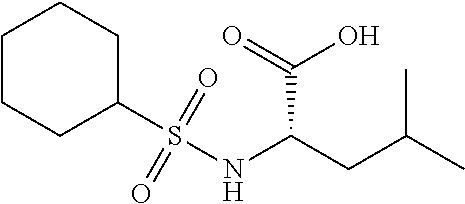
C1(S(NC(CC(C)C)C(O)=O)(=O)=O)CCCCC1
